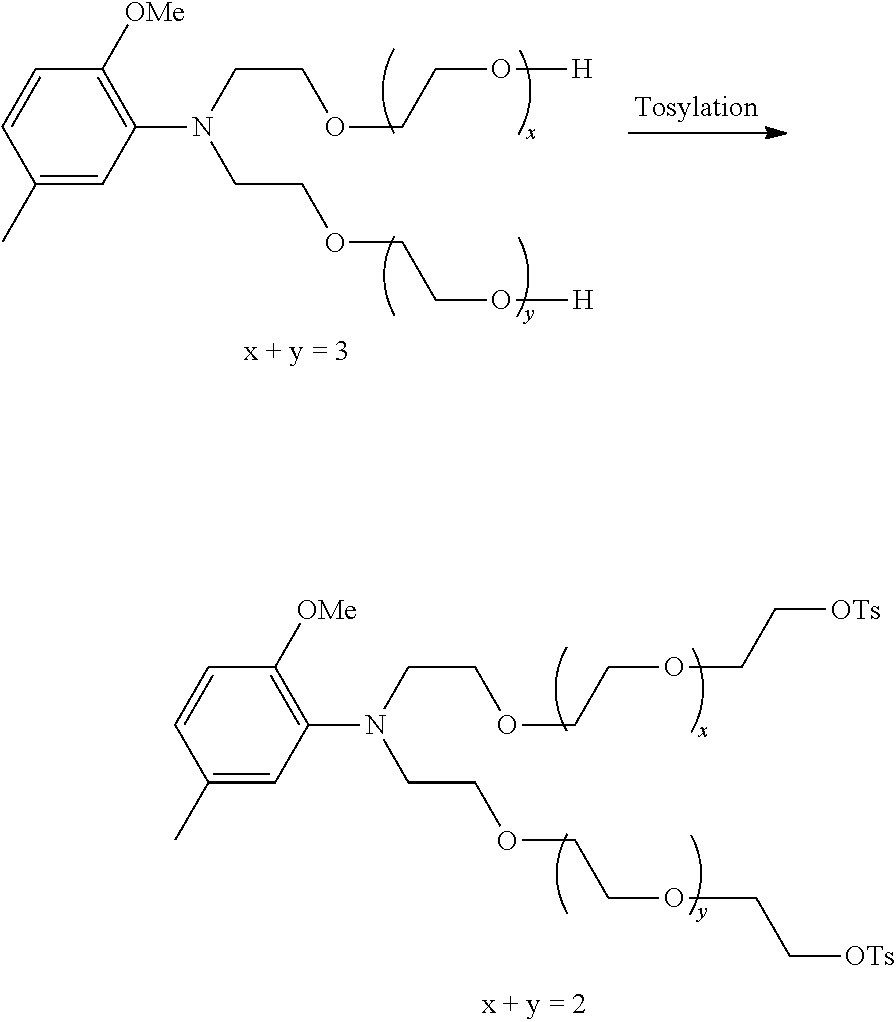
C1(C)=CC(N(CCOCCO[H])CCOCCO[H])=C([OMe])C=C1.C1(C)=CC(N(CCOCCOCC[OTs])CCOCCOCC[OTs])=C([OMe])C=C1
